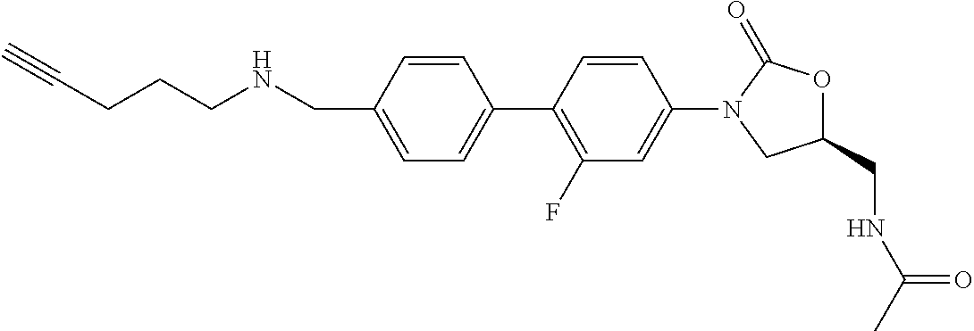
N(CC1=CC=C(C2=C(F)C=C(N3CC(CNC(C)=O)OC3=O)C=C2)C=C1)CCCC#C
